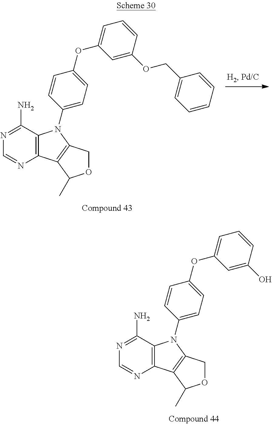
C12=C(C(N)=NC=N1)N(C1=CC=C(OC3=CC=CC(OCC4=CC=CC=C4)=C3)C=C1)C1=C2C(C)OC1.C12=C(C(N)=NC=N1)N(C1=CC=C(OC3=CC=CC(O)=C3)C=C1)C1=C2C(C)OC1
